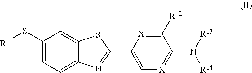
[R11]SC1=CC=C2C(=C1)SC(C1=C[X]=C(N([R13])[R14])C([R12])=[X]1)=N2
